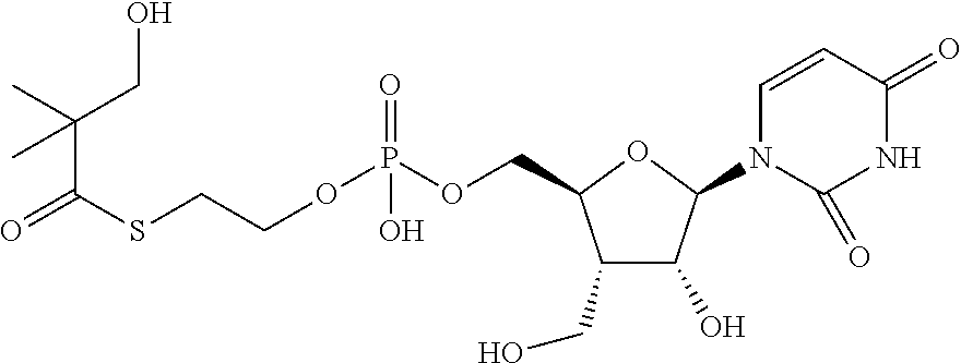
C1(CO)C(O)C(N2C=CC(=O)NC2=O)OC1COP(OCCSC(=O)C(C)(CO)C)(=O)O
